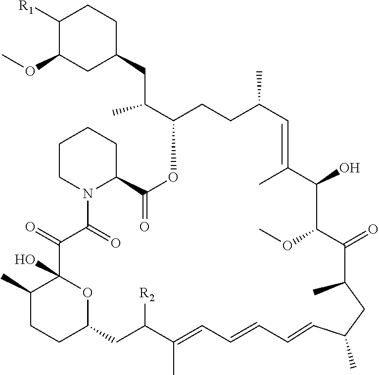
C1([R1])C(OC)CC(CC(C2CCC(C)C=C(C)C(O)C(OC)C(=O)C(C)CC(C)C=CC=CC=C(C)C([R2])CC3CCC(C)C(O)(C(=O)C(=O)N4C(C(=O)O2)CCCC4)O3)C)CC1
